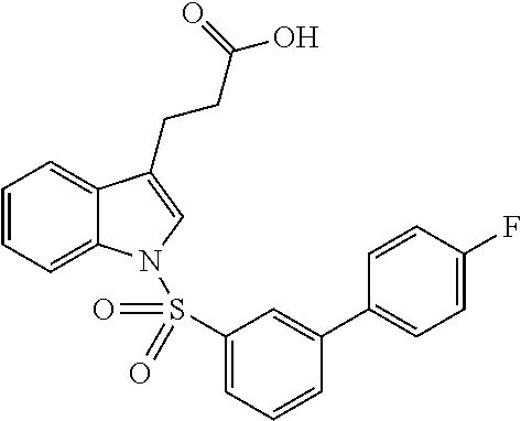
C1=CC=C2C(=C1)C(CCC(O)=O)=CN2S(C1=CC=CC(C2=CC=C(F)C=C2)=C1)(=O)=O
